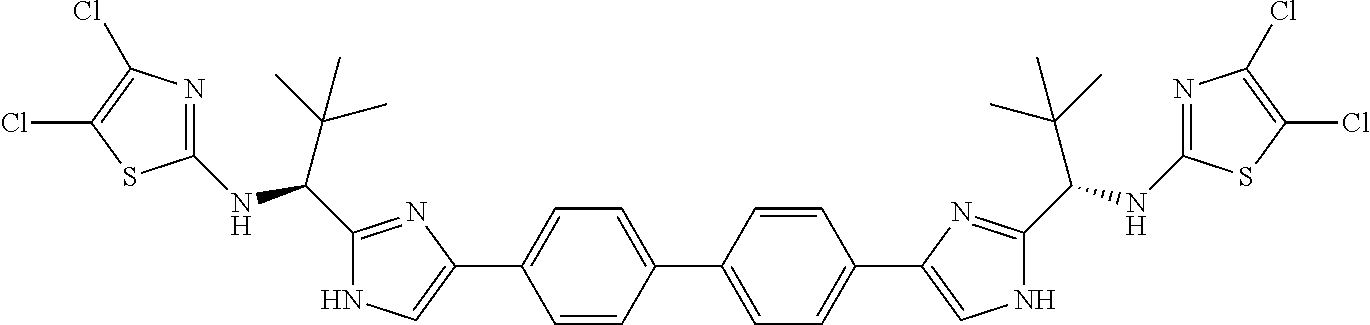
C1(C2=CC=C(C3=CNC(C(NC4=NC(Cl)=C(Cl)S4)C(C)(C)C)=N3)C=C2)=CC=C(C2=CNC(C(C(C)(C)C)NC3=NC(Cl)=C(Cl)S3)=N2)C=C1
